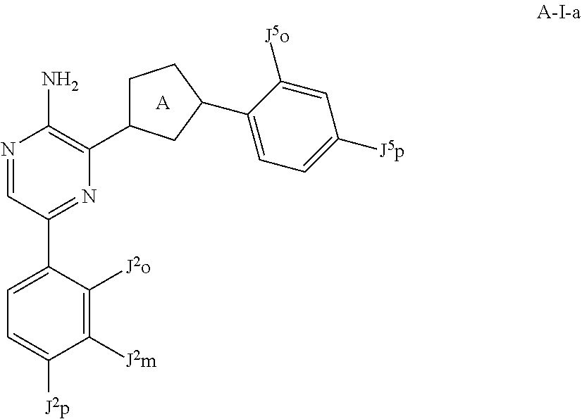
N1=CC(C2=CC=C([J2p])C([J2m])=C2[J2o])=NC(C2CCC(C3=CC=C([J5p])C=C3[J5o])C2)=C1N.[A]
